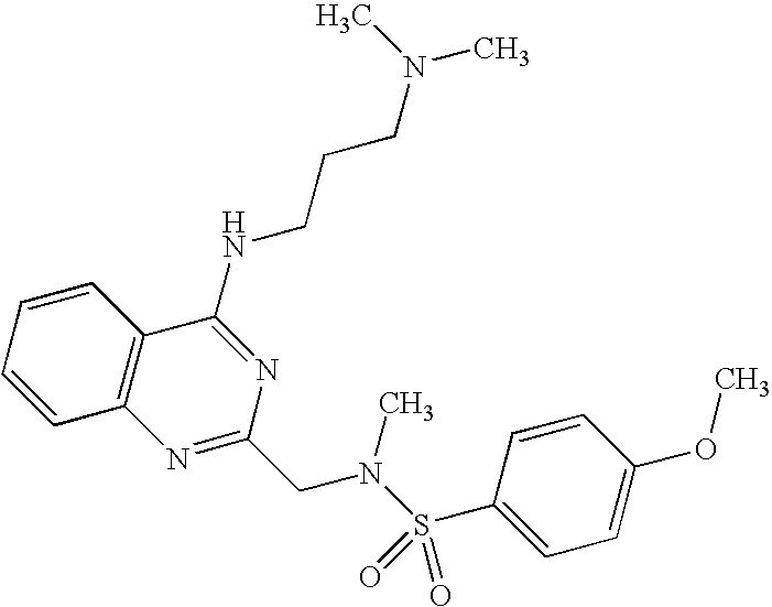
C1=CC2=C(C=C1)C(NCCCN(C)C)=NC(CN(S(=O)(=O)C1=CC=C(OC)C=C1)C)=N2
